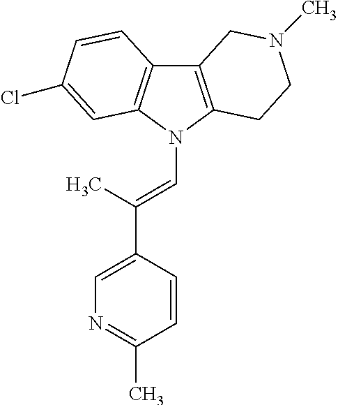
C12=C(N(C=C(C3=CN=C(C)C=C3)C)C3=C1C=CC(Cl)=C3)CCN(C)C2
